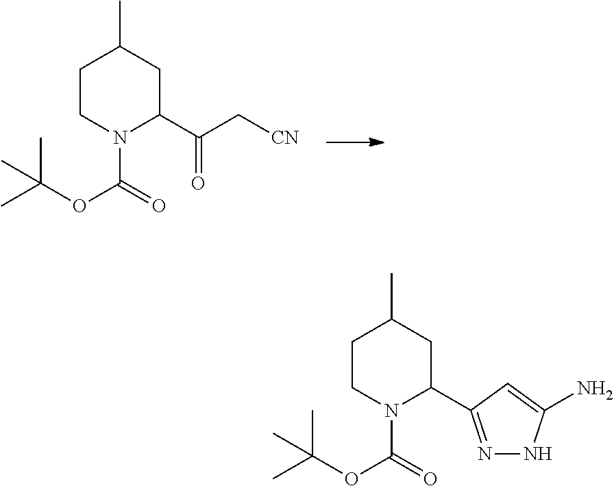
C1CN(C(OC(C)(C)C)=O)C(C(C[CN])=O)CC1C.C1CN(C(OC(C)(C)C)=O)C(C2=NNC(N)=C2)CC1C
